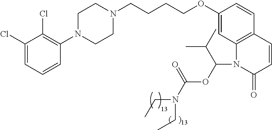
C1(Cl)=CC=CC(N2CCN(CCCCOC3=CC4=C(C=C3)C=CC(=O)N4C(C(C)C)OC(=O)N(CC)CC)CC2)=C1Cl
